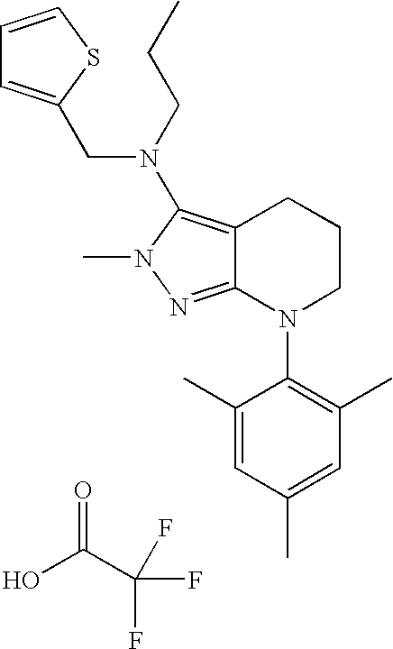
OC(C(F)(F)F)=O.C12=NN(C)C(N(CCC)CC3=CC=CS3)=C1CCCN2C1=C(C)C=C(C)C=C1C
